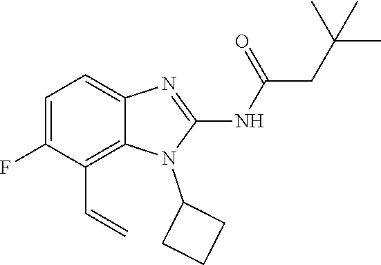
C1=C(F)C(C=C)=C2C(=C1)N=C(NC(=O)CC(C)(C)C)N2C1CCC1
